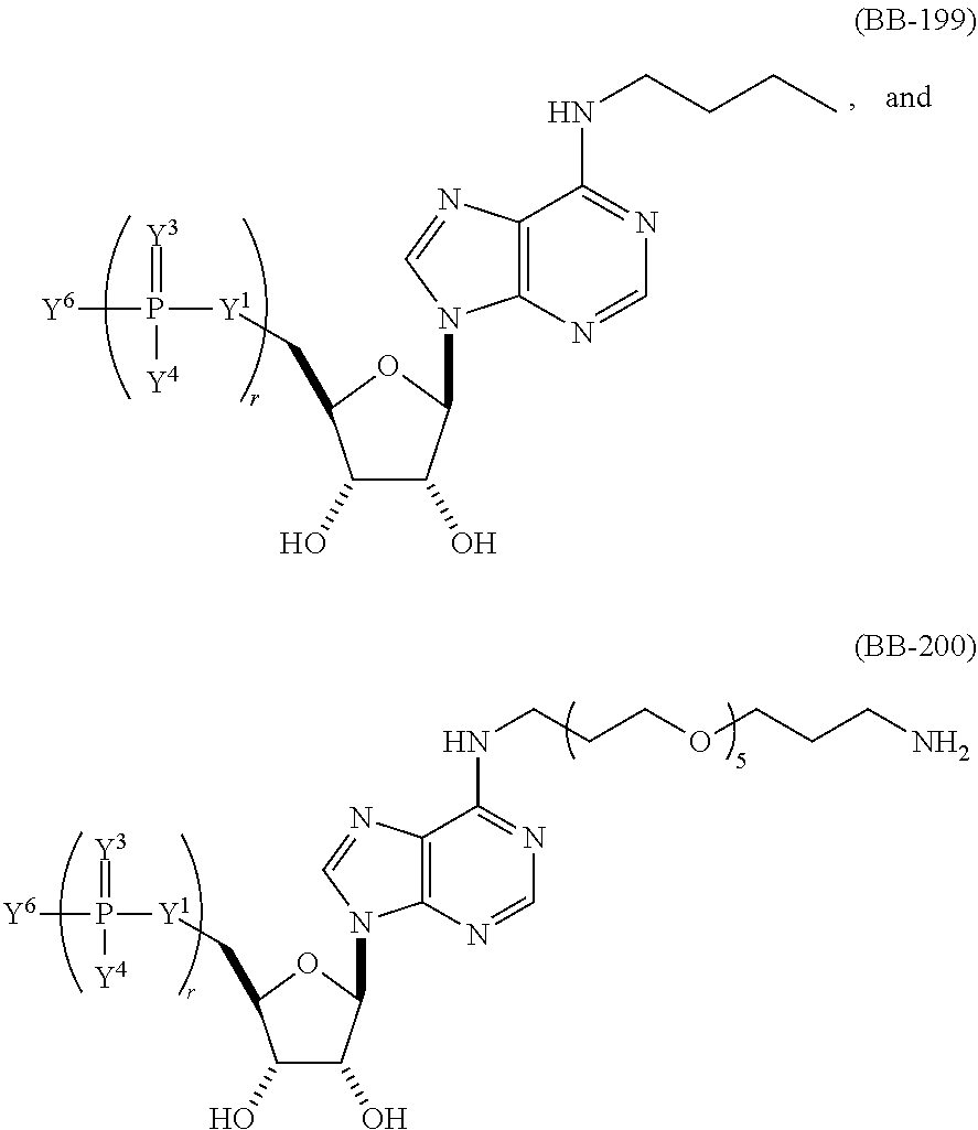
C12=C(N=CN=C1NCCCC)N(C1C(O)C(O)C(C[Y1]P(=[Y3])([Y4])[Y6])O1)C=N2.C12=C(N=CN=C1NCCCOCCCN)N(C1C(O)C(O)C(C[Y1]P(=[Y3])([Y4])[Y6])O1)C=N2
